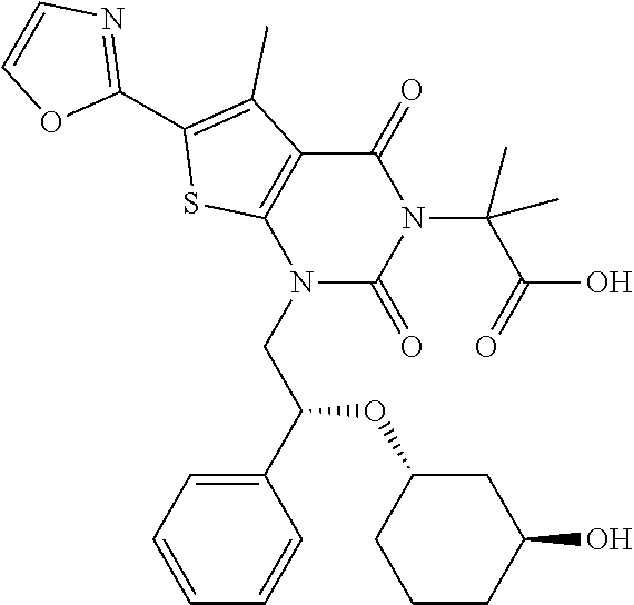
N1(CC(C2=CC=CC=C2)OC2CC(O)CCC2)C(=O)N(C(C(=O)O)(C)C)C(=O)C2=C1SC(C1=NC=CO1)=C2C
